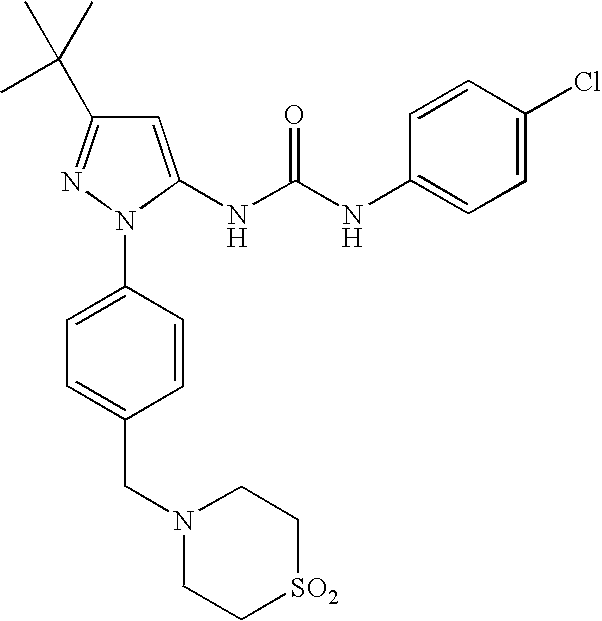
C1=C(NC(NC2=CC=C(Cl)C=C2)=O)N(C2=CC=C(CN3CC[SO2]CC3)C=C2)N=C1C(C)(C)C
